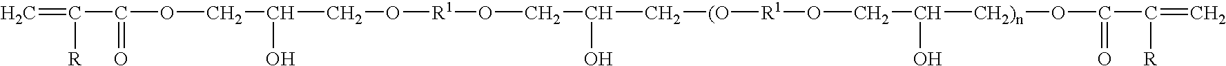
C=C([R])C(=O)OCC(O)CO[R1]OCC(O)C[(O][R1]OCC(O)[CH2)n]OC(=O)C([R])=C
